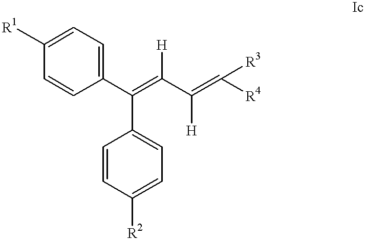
C1([R1])=CC=C(C(=C(C(=C([R4])[R3])[H])[H])C2=CC=C([R2])C=C2)C=C1
